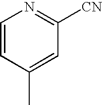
C1=CC(C)=CC([CN])=N1
